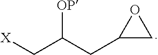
[OP]C(CC1CO1)C[X]
